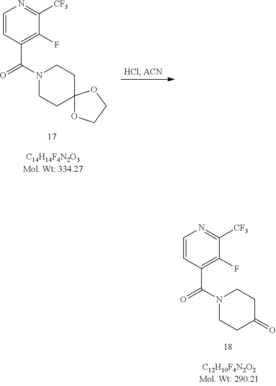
C1=CC(C(N2CCC(=O)CC2)=O)=C(F)C([CF3])=N1.C1=CC(C(N2CCC3(CC2)OCCO3)=O)=C(F)C([CF3])=N1
